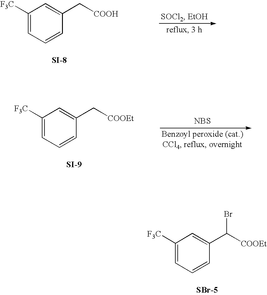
C1([F3C])=CC=CC(C([COOEt])Br)=C1.C1([F3C])=CC=CC(C[COOH])=C1.C1([F3C])=CC=CC(C[COOEt])=C1.[NBS]
